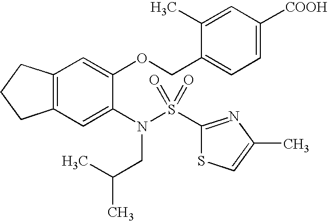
C12=C(C=C(N(S(C3=NC(C)=CS3)(=O)=O)CC(C)C)C(OCC3=CC=C([COOH])C=C3C)=C1)CCC2
